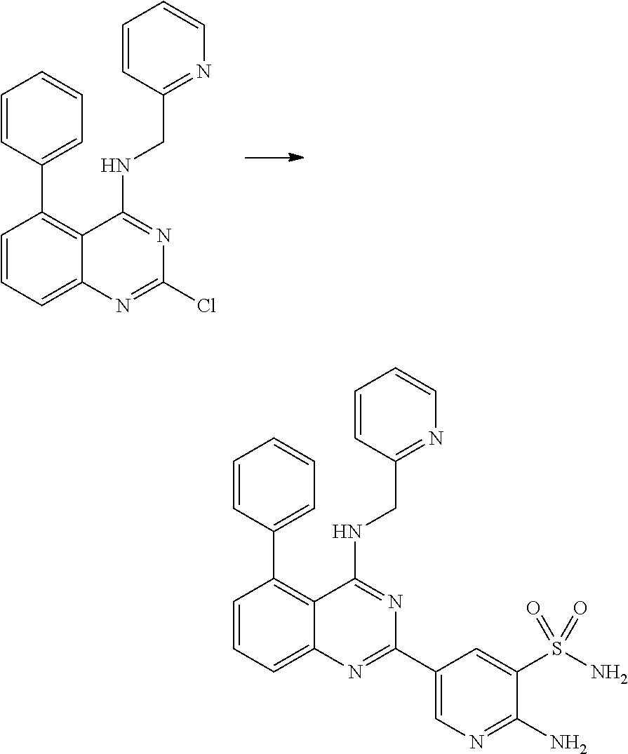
C1=CC=C2C(=C1C1=CC=CC=C1)C(NCC1=NC=CC=C1)=NC(Cl)=N2.C1=C(C2=NC3=CC=CC(C4=CC=CC=C4)=C3C(NCC3=NC=CC=C3)=N2)C=C(S(N)(=O)=O)C(N)=N1
